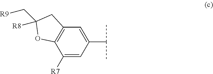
C1([R7])=CC(C(C)C)=CC2=C1OC([R8])(C[R9])C2
